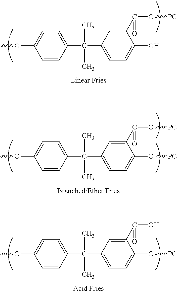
COC1=CC=C(C(C)(C2=CC=C(O)C(C(O[PC])=O)=C2)C)C=C1.COC1=CC=C(C(C)(C2=CC=C(O[PC])C(C(O[PC])=O)=C2)C)C=C1.COC1=CC=C(C(C)(C2=CC=C(O[PC])C(C(O)=O)=C2)C)C=C1
